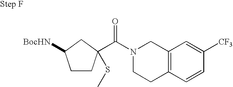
C1CC(C(N2CCC3=C(C2)C=C([CF3])C=C3)=O)(SC)CC1[BocHN]
